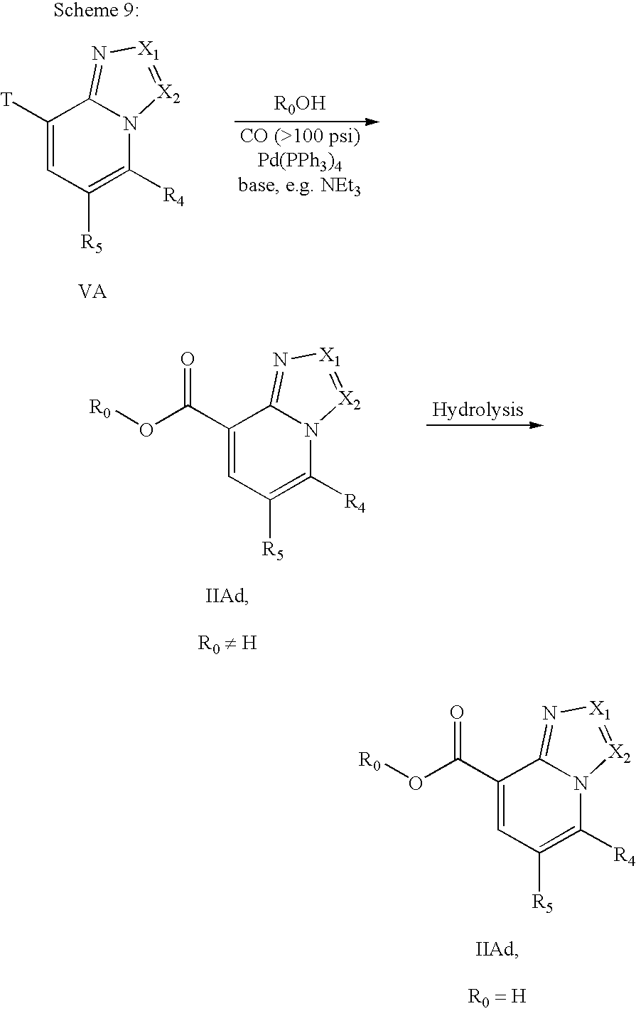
C1(C(O[R0])=O)=CC([R5])=C([R4])N2C1=N[X1]=[X2]2.C1(C(O[R0])=O)=CC([R5])=C([R4])N2C1=N[X1]=[X2]2.C1([T])=CC([R5])=C([R4])N2C1=N[X1]=[X2]2
